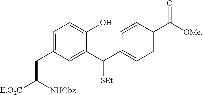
C1=C(CC([EtO2C])[NHCbz])C=C(C(C2=CC=C(C([OMe])=O)C=C2)[SEt])C(O)=C1
